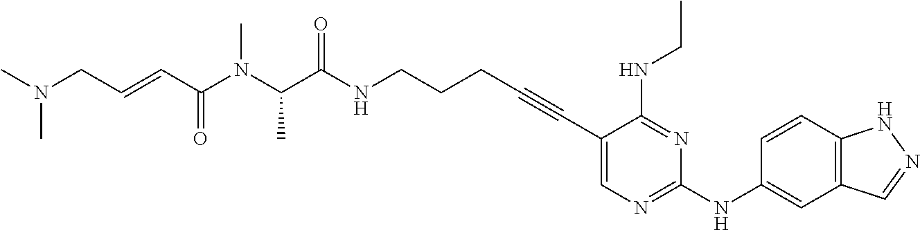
C1(C#CCCCNC(C(N(C(C=CCN(C)C)=O)C)C)=O)=CN=C(NC2=CC3=C(C=C2)NN=C3)N=C1NCC
